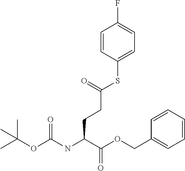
CC(OC(NC(C(OCC1=CC=CC=C1)=O)CCC(SC1=CC=C(F)C=C1)=O)=O)(C)C
